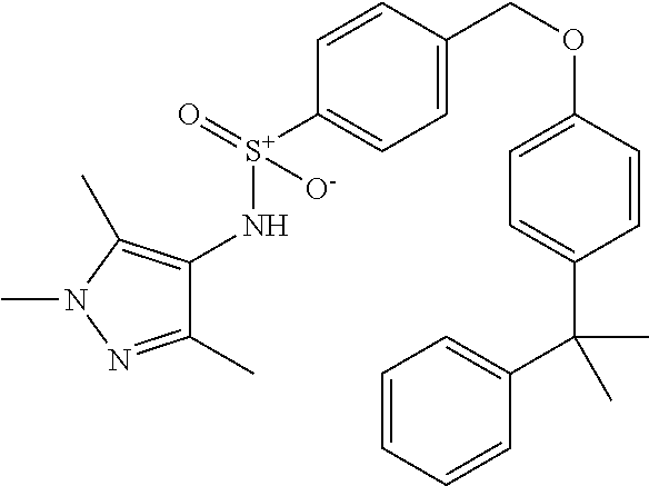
C1(N[S+]([O-])(=O)C2=CC=C(COC3=CC=C(C(C4=CC=CC=C4)(C)C)C=C3)C=C2)=C(C)N(C)N=C1C
